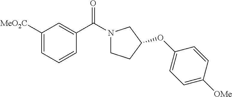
C1([MeO2C])=CC=CC(C(N2CCC(OC3=CC=C([OMe])C=C3)C2)=O)=C1
